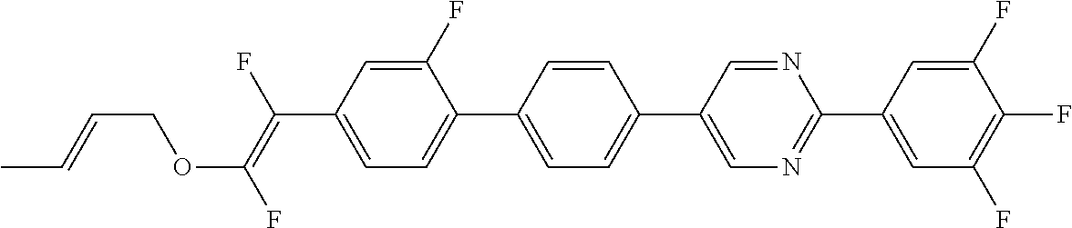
C(C1=CC=C(C2=CC=C(C3=CN=C(C4=CC(F)=C(F)C(F)=C4)N=C3)C=C2)C(F)=C1)(=C(F)OCC=CC)F
